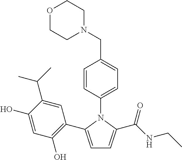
C1=C(C2=C(O)C=C(O)C(C(C)C)=C2)N(C2=CC=C(CN3CCOCC3)C=C2)C(C(NCC)=O)=C1
